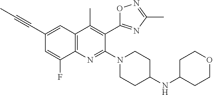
C1(C#CC)=CC2=C(N=C(N3CCC(NC4CCOCC4)CC3)C(C3=NC(C)=NO3)=C2C)C(F)=C1
